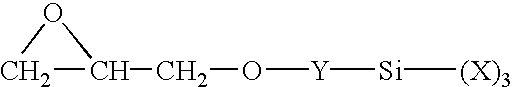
C1C(CO[Y][Si][(X)3])O1
